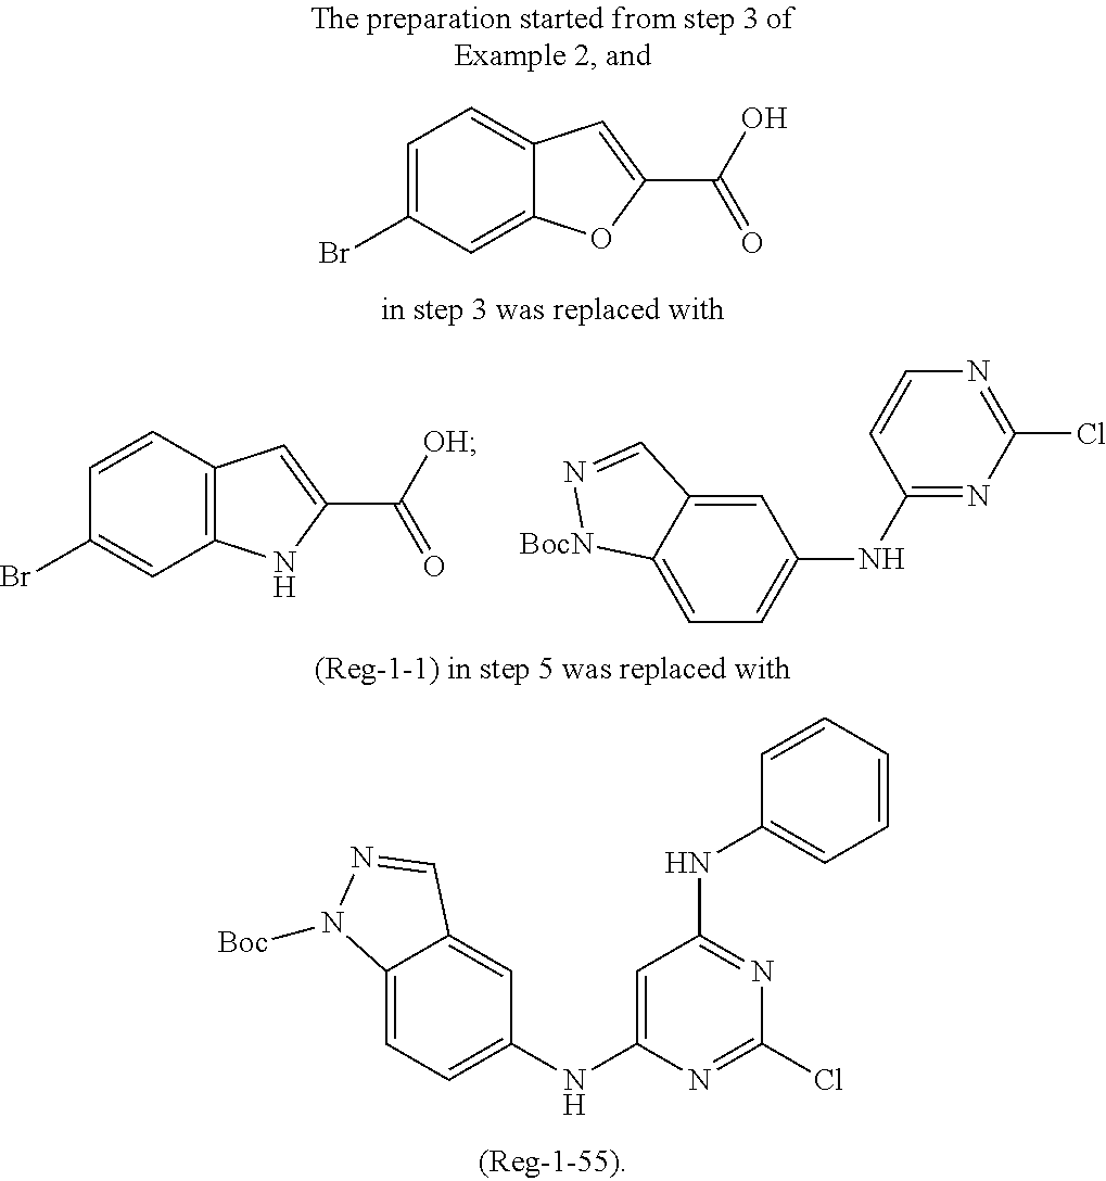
C12=C(C=CC(Br)=C1)C=C(C([OH])=O)N2.C1(NC2=CC=C3C(=C2)C=N[BocN]3)=NC(Cl)=NC=C1.C12=CC(Br)=CC=C1C=C(C(O)=O)O2.C12=CC=C(NC3=CC(NC4=CC=CC=C4)=NC(Cl)=N3)C=C1C=NN2[Boc]
